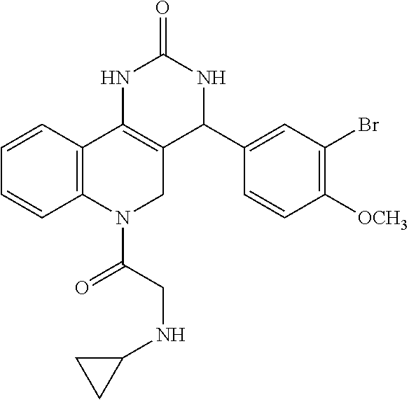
C1=CC2=C(C=C1)N(C(CNC1CC1)=O)CC1=C2NC(=O)NC1C1=CC(Br)=C([OCH3])C=C1
